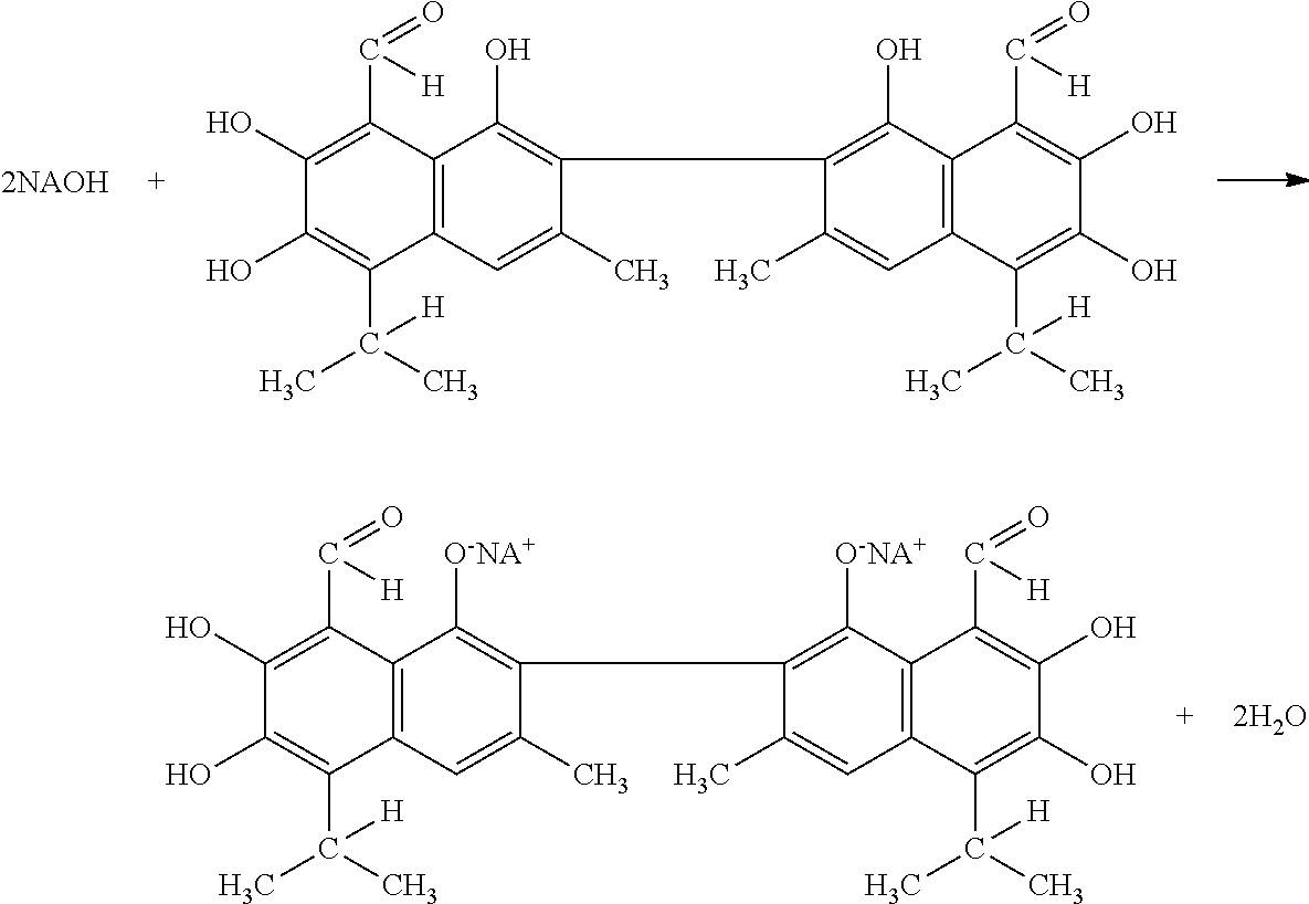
C1(O)=C(C(=O)[H])C2=C(C(C(C)(C)[H])=C1O)C=C(C)C(C1=C(O)C3=C(C=C1C)C(C(C)(C)[H])=C(O)C(O)=C3C(=O)[H])=C2O.C1(O)=C(C(=O)[H])C2=C(C(C(C)(C)[H])=C1O)C=C(C)C(C1=C([O-NA+])C3=C(C=C1C)C(C(C)(C)[H])=C(O)C(O)=C3C(=O)[H])=C2[O-NA+]
